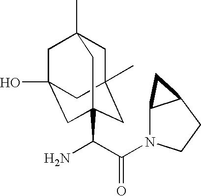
C1C2(C)CC3(C(C(N4C5C(CC4)C5)=O)N)CC(O)(CC1(C)C3)C2
